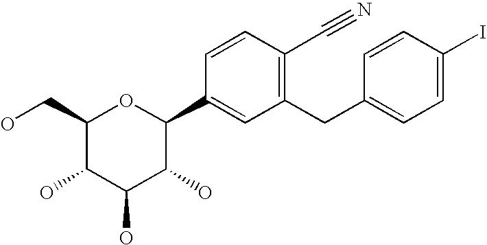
C1(CO)C(O)C(O)C(O)C(C2=CC(CC3=CC=C(I)C=C3)=C(C#N)C=C2)O1
